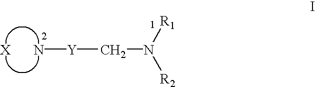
[X].N[Y]CN([R2])[R1]
